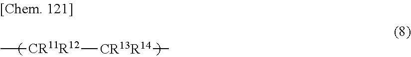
C[CR11R12][CR13R14]C
